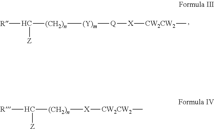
[(CH2)n](C([R])[Z])[X][CW2CW2]C.[(CH2)n]([(Y)m][Q][X][CW2CW2]C)C([R])[Z]
